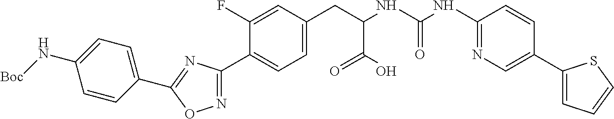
C1=C(F)C(C2=NOC(C3=CC=C(N[Boc])C=C3)=N2)=CC=C1CC(C(=O)O)NC(=O)NC1=NC=C(C2=CC=CS2)C=C1
